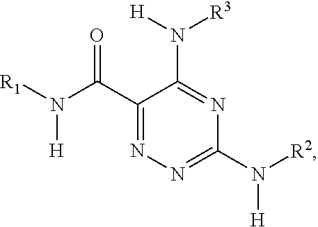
C1(C(N([R1])[H])=O)=NN=C(N([R2])[H])N=C1N([H])[R3]
